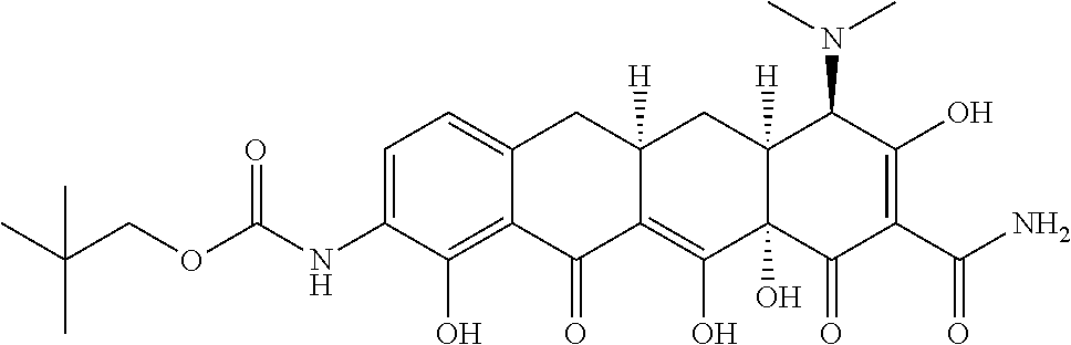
C1=C(NC(OCC(C)(C)C)=O)C(O)=C2C(=C1)CC1([H])C(=C(O)C3(O)C([H])(C1)C(N(C)C)C(O)=C(C(N)=O)C3=O)C2=O
